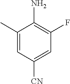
C1(C)=CC([CN])=CC(F)=C1N
